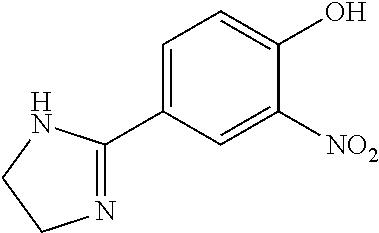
C1=C(C2=NCCN2)C=C([NO2])C(O)=C1
